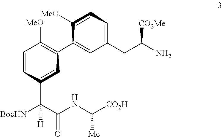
[BocHN]C(C(NC([CO2H])[Me])=O)(C1=CC(C2=CC(CC(N)[CO2Me])=CC=C2[MeO])=C([MeO])C=C1)[H]
